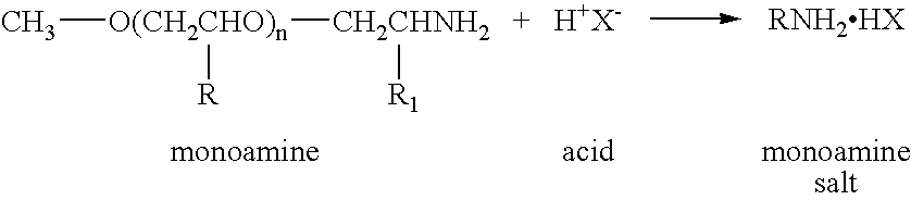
C[O(CH2CHO)n]([CH2CHNH2][R1])[R]
